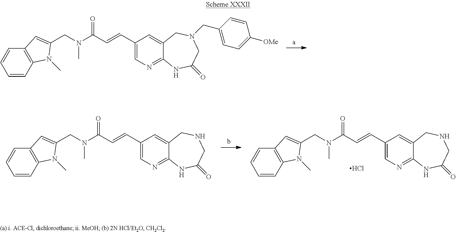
C1=CC2=C(C=C1)C=C(CN(C(C=CC1=CN=C3C(=C1)CN(CC1=CC=C([OMe])C=C1)CC(=O)N3)=O)C)N2C.C1=CC2=C(C=C1)C=C(CN(C(C=CC1=CN=C3C(=C1)CNCC(=O)N3)=O)C)N2C.Cl.C1=CC2=C(C=C1)C=C(CN(C(C=CC1=CN=C3C(=C1)CNCC(=O)N3)=O)C)N2C
